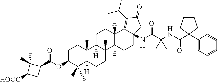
C1C(OC(=O)C2C(C)(C)C([HOOC])C2)C(C)(C)C2([H])C(C)(C1)C1([H])C(C)(CC2)C2(C)C([H])(CC1)C1=C(C(C)C)C(=O)CC1(NC(=O)C(C)(C)NC(=O)C1(C3=CC=CC=C3)CCCC1)CC2
